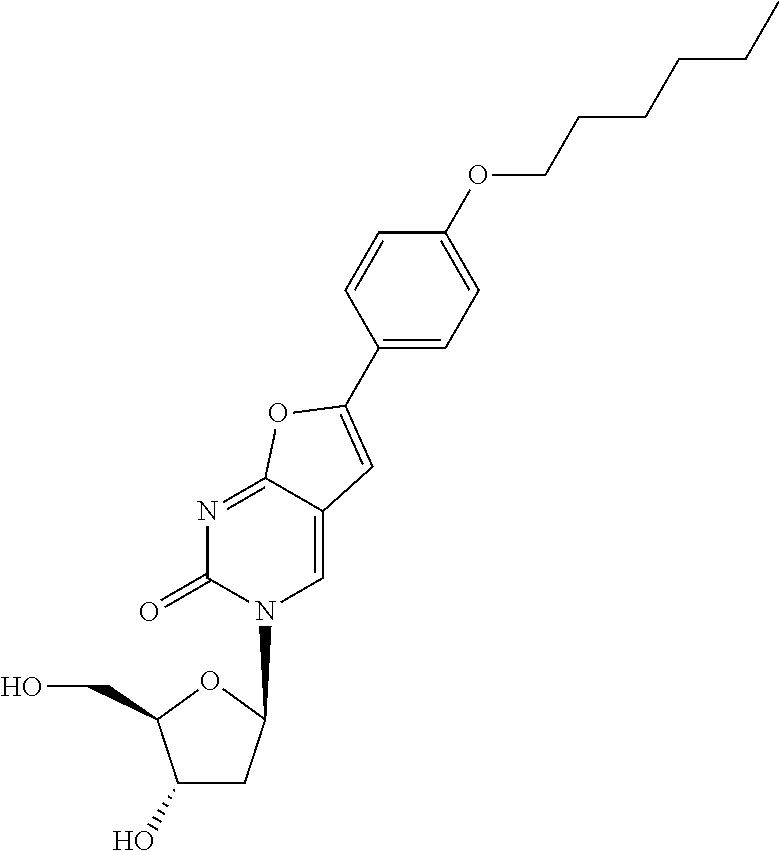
C1(O)CC(N2C=C3C(=NC2=O)OC(C2=CC=C(OCCCCCC)C=C2)=C3)OC1CO
